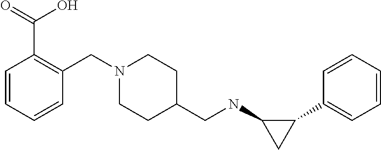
N1(CC2=C(C(O)=O)C=CC=C2)CCC(CNC2CC2C2=CC=CC=C2)CC1
